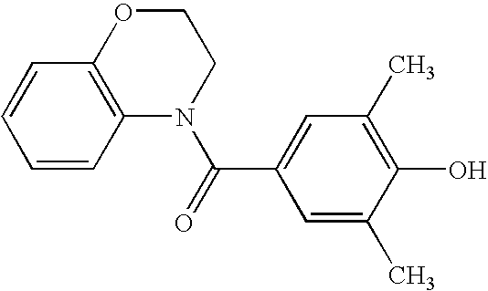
C1=CC2=C(C=C1)OCCN2C(=O)C1=CC(C)=C(O)C(C)=C1
